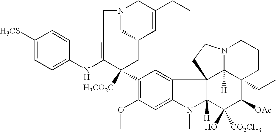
C1([H3CS])=CC=C2C(=C1)C1=C(N2)C([H3CO2C])(C2=C(OC)C=C3C(=C2)C24C([H])(N3C)C(O)([CO2CH3])C([OAc])C3(CC)C2([H])N(CC=C3)CC4)CC2C=C(CC)CN(C2)C1
